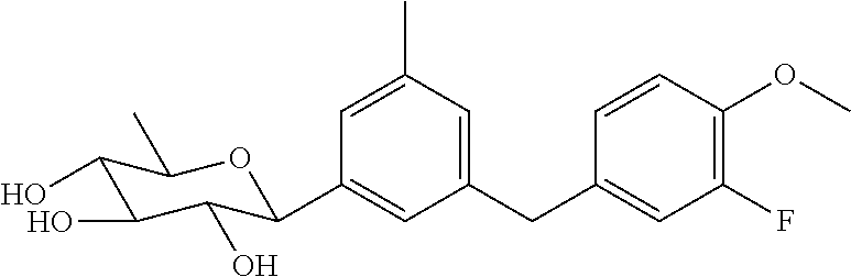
C1=C(C)C=C(CC2=CC(F)=C(OC)C=C2)C=C1C1C(O)C(O)C(O)C(C)O1
